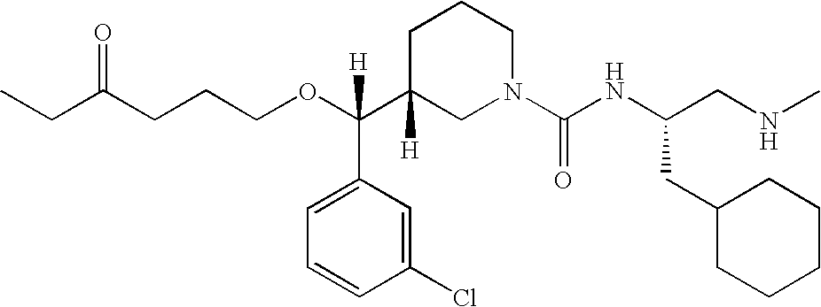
O(C(C1([H])CN(C(NC(CNC)CC2CCCCC2)=O)CCC1)(C1=CC=CC(Cl)=C1)[H])CCCC(CC)=O
